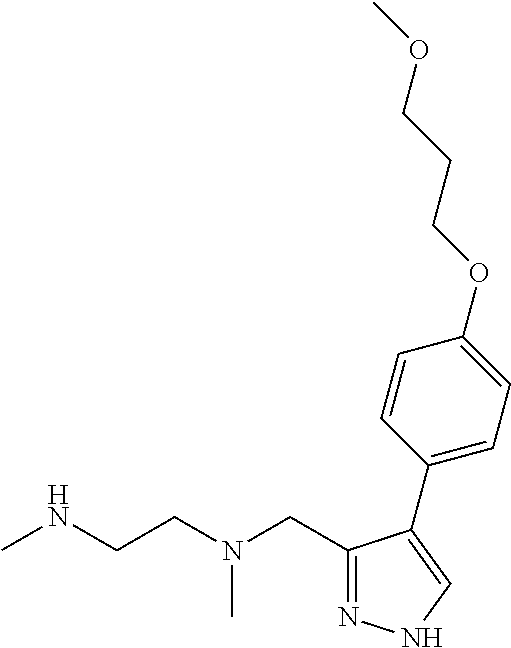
N1=C(CN(CCNC)C)C(C2=CC=C(OCCCOC)C=C2)=CN1
